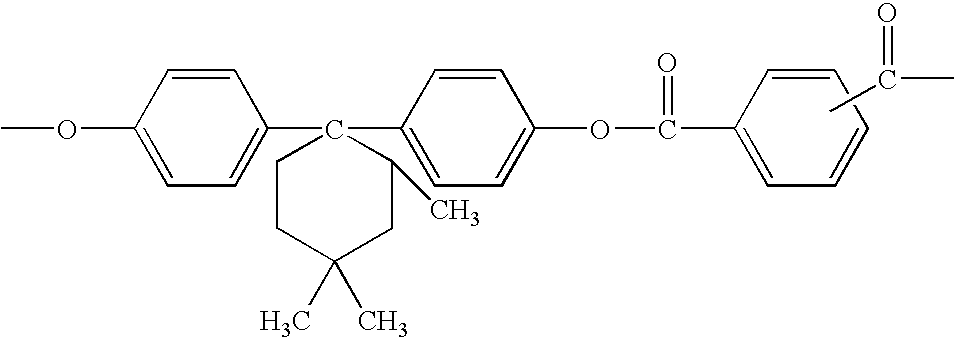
CC(=O)C.COC1=CC=C(C2(C3=CC=C(OC(=O)C4=CC=CC=C4)C=C3)CCC(C)(C)CC2C)C=C1
